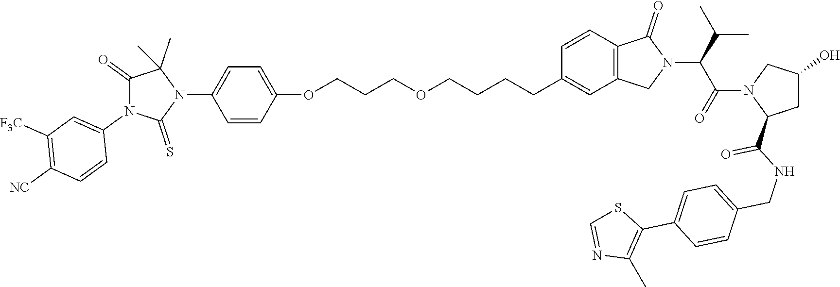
C1=CC(OCCCOCCCCC2=CC3=C(C=C2)C(=O)N(C(C(N2C(C(=O)NCC4=CC=C(C5=C(C)N=CS5)C=C4)CC(O)C2)=O)C(C)C)C3)=CC=C1N1C(C)(C)C(=O)N(C2=CC([F3C])=C([NC])C=C2)C1=S
